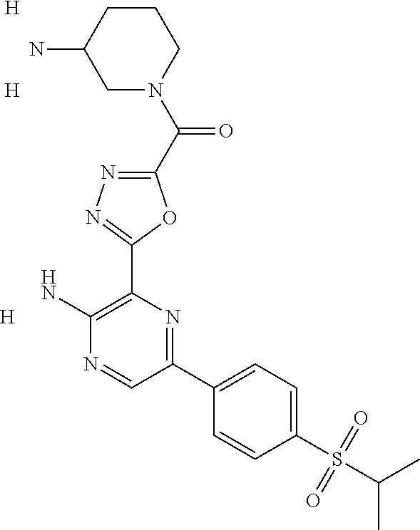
C1(C(N2CCCC(N)C2)=O)=NN=C(C2=C(N)N=CC(C3=CC=C(S(=O)(=O)C(C)C)C=C3)=N2)O1.[H].[H].[H]
